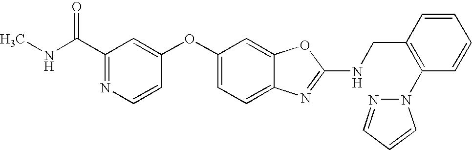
C1(C(NC)=O)=NC=CC(OC2=CC=C3C(=C2)OC(NCC2=C(N4N=CC=C4)C=CC=C2)=N3)=C1
